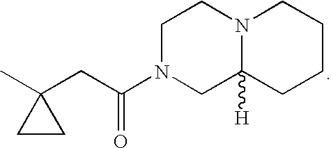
CC1(CC(=O)N2CC3([H])N(CC2)CCCC3)CC1
